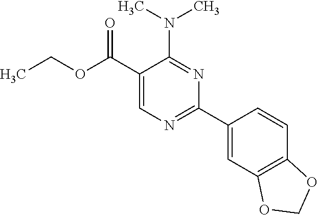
N(C1=NC(C2=CC3=C(C=C2)OCO3)=NC=C1C(OCC)=O)(C)C
